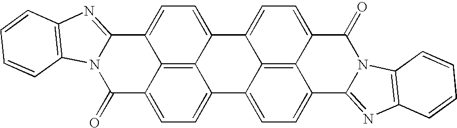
C12=C3C4=CC=C1C1=CC=C5C6=C1C(=CC=C6C(=O)N1C5=NC5=C1C=CC=C5)C2=CC=C3C1=NC2=C(N1C4=O)C=CC=C2
